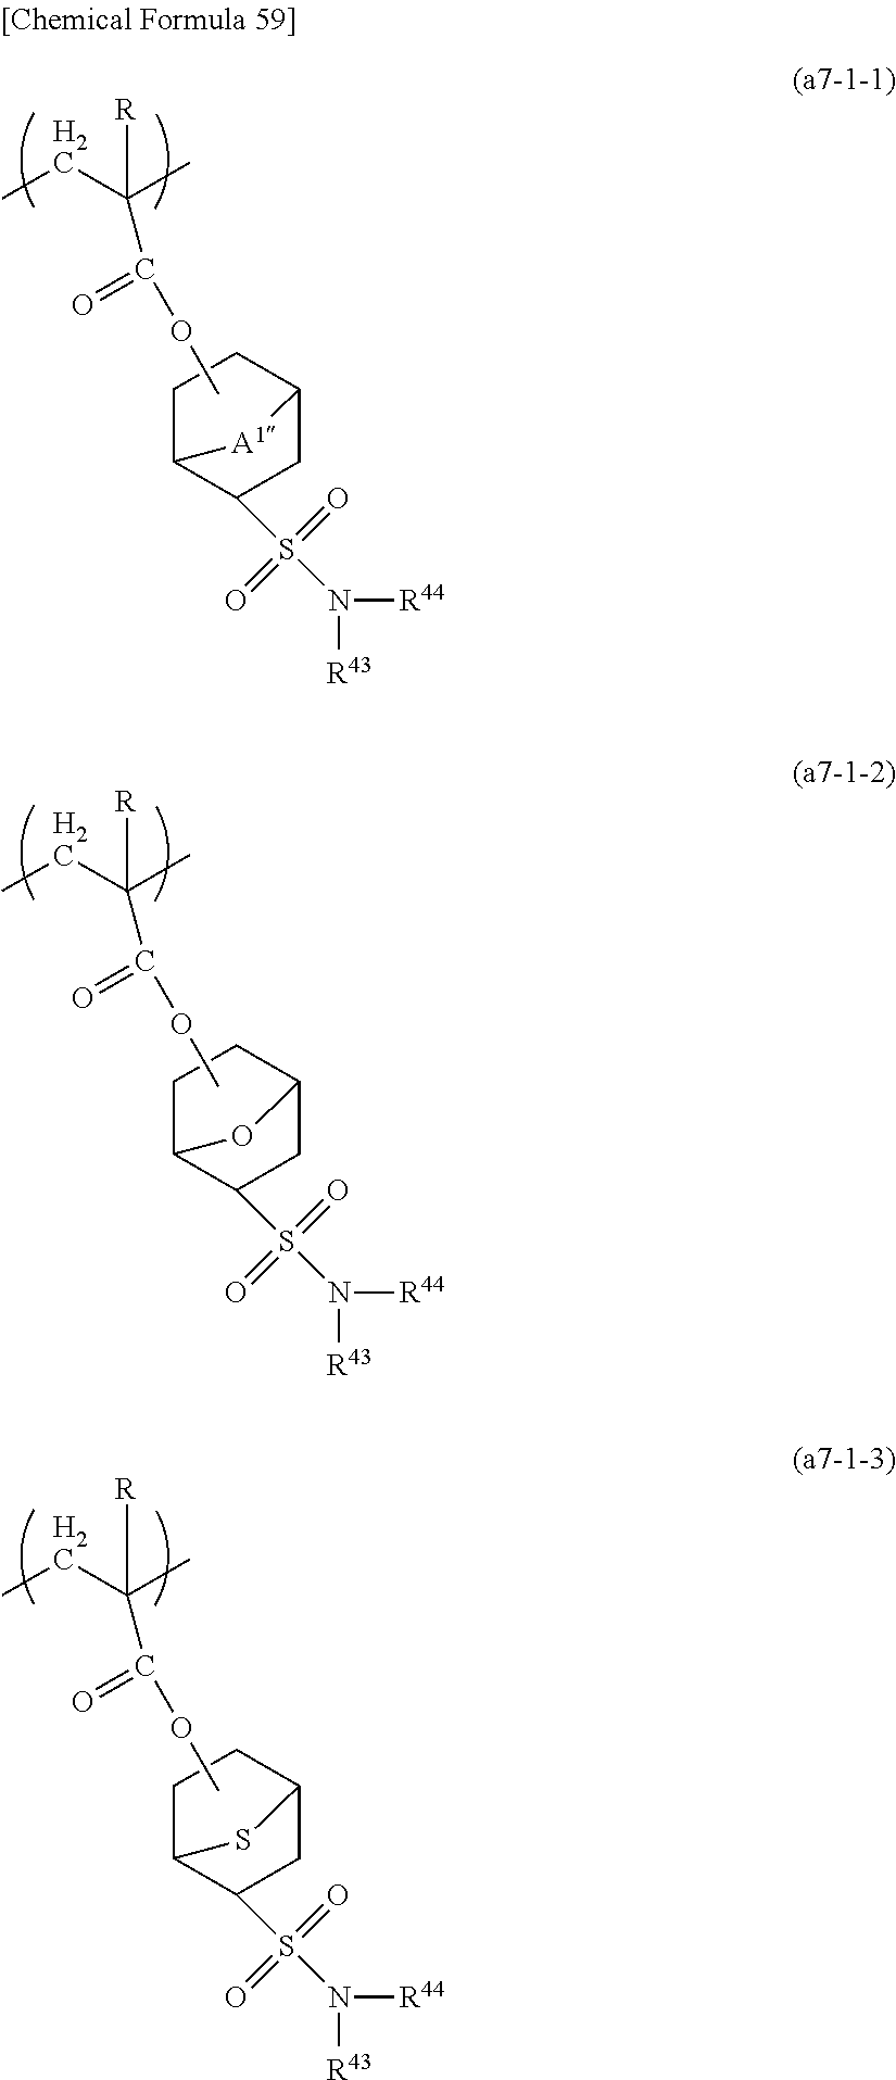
C1(S(N([R43])[R44])(=O)=O)CC2[A1]C1CC2.CCC(C)([R])C(OC)=O.C1(S(N([R43])[R44])(=O)=O)CC2OC1CC2.CCC(C)([R])C(OC)=O.C1(S(N([R43])[R44])(=O)=O)CC2SC1CC2.CCC(C)([R])C(OC)=O
